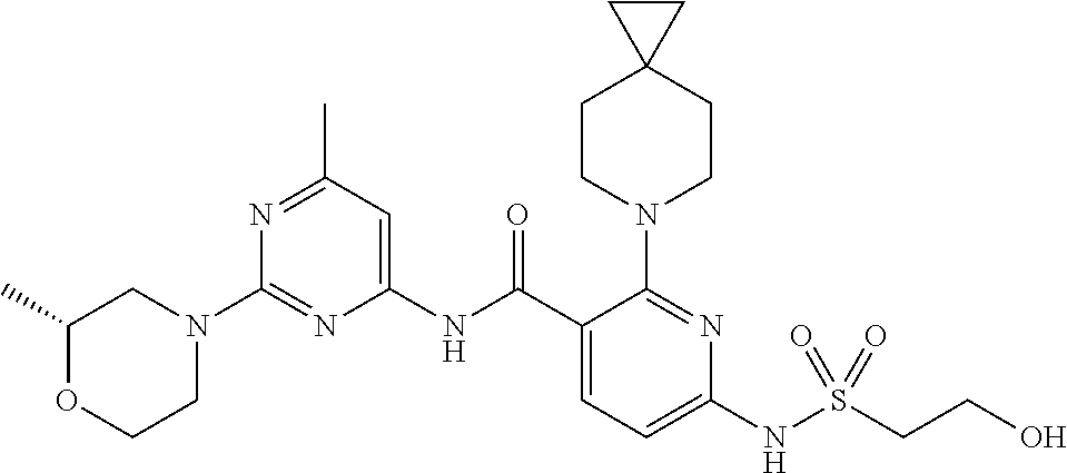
C1(NC(C2=CC=C(NS(CCO)(=O)=O)N=C2N2CCC3(CC2)CC3)=O)=CC(C)=NC(N2CC(C)OCC2)=N1
